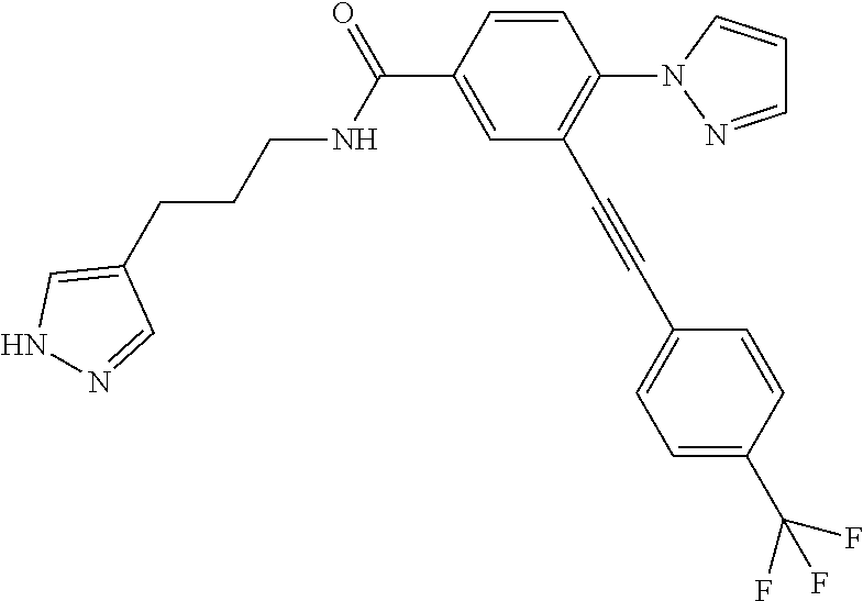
C1=CC(C(=O)NCCCC2=CNN=C2)=CC(C#CC2=CC=C(C(F)(F)F)C=C2)=C1N1N=CC=C1
